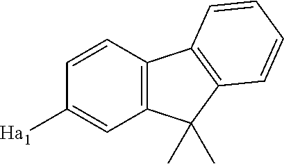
C1=CC2=C(C=C1[Ha1])C(C)(C)C1=C2C=CC=C1
